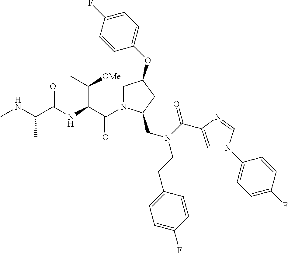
C(C(NC(C(NC)C)=O)C([OMe])C)(=O)N1CC(OC2=CC=C(F)C=C2)CC1CN(C(=O)C1=CN(C2=CC=C(F)C=C2)C=N1)CCC1=CC=C(F)C=C1
